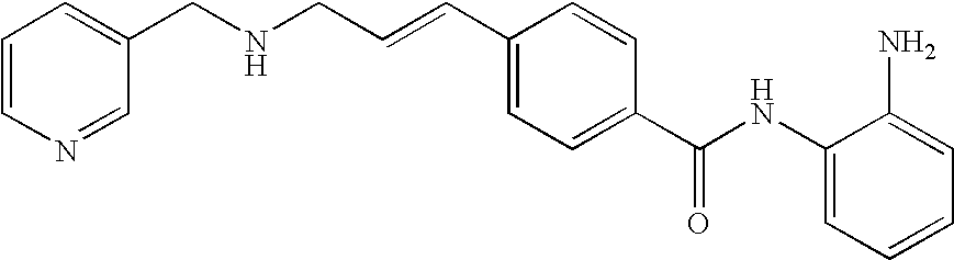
C1(NC(C2=CC=C(C=CCNCC3=CC=CN=C3)C=C2)=O)=CC=CC=C1N
